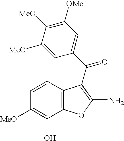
C1=C([MeO])C([MeO])=C([OMe])C=C1C(=O)C1=C(N)OC2=C1C=CC([MeO])=C2O
